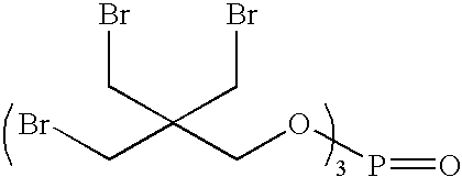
BrCC(COP=O)(CBr)CBr
